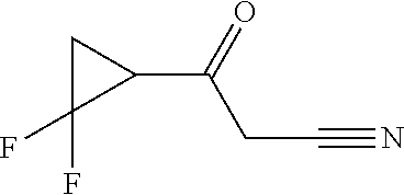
C1(C(=O)CC#N)CC1(F)F
